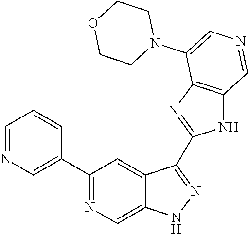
C1(C2=CN=CC=C2)=NC=C2C(=C1)C(C1=NC3=C(N1)C=NC=C3N1CCOCC1)=NN2
